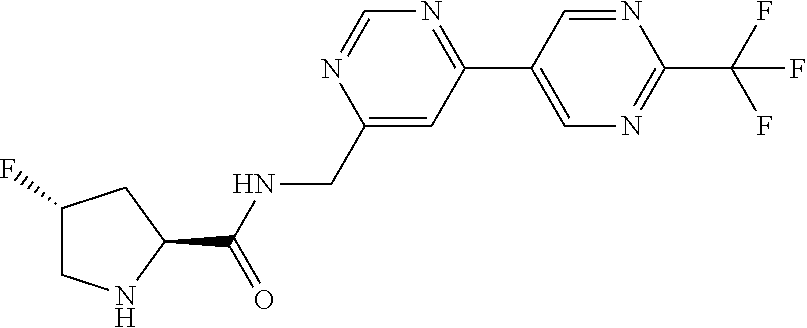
C1(CNC(=O)C2CC(F)CN2)=CC(C2=CN=C(C(F)(F)F)N=C2)=NC=N1
